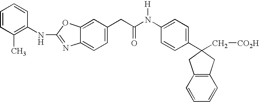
C1=CC(C)=C(NC2=NC3=CC=C(CC(N(C4=CC=C(C5(C[CO2H])CC6=C(C5)C=CC=C6)C=C4)[H])=O)C=C3O2)C=C1
